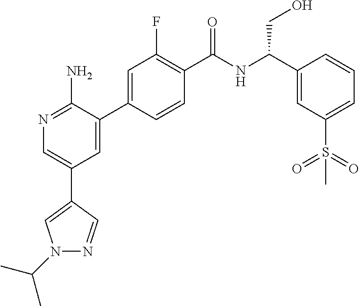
N1=C(N)C(C2=CC(F)=C(C(NC(C3=CC(S(=O)(=O)C)=CC=C3)CO)=O)C=C2)=CC(C2=CN(C(C)C)N=C2)=C1
